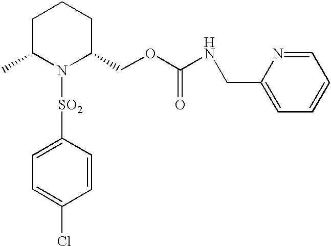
C1([SO2]N2C(COC(NCC3=CC=CC=N3)=O)CCCC2C)=CC=C(Cl)C=C1
